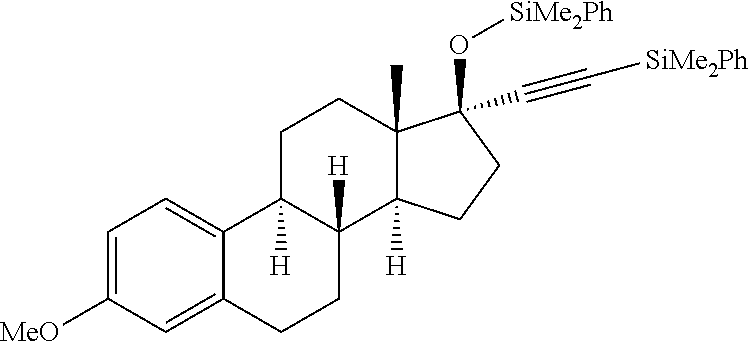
C1=C([MeO])C=C2C(=C1)C1([H])C([H])(CC2)C2([H])C(C)(CC1)C(O[SiMe2Ph])(C#C[SiMe2Ph])CC2
